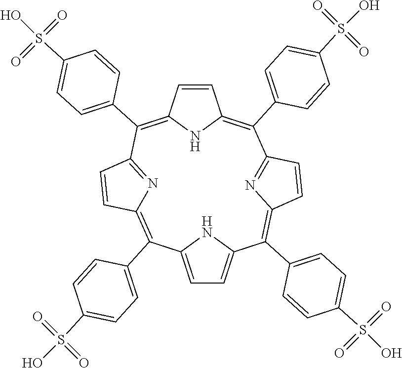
C12=CC=C(N1)C(C1=CC=C(S(=O)(=O)O)C=C1)=C1C=CC(=N1)C(C1=CC=C(S(=O)(=O)O)C=C1)=C1NC(=C(C3=CC=C(S(=O)(=O)O)C=C3)C3=NC(=C2C2=CC=C(S(=O)(=O)O)C=C2)C=C3)C=C1
